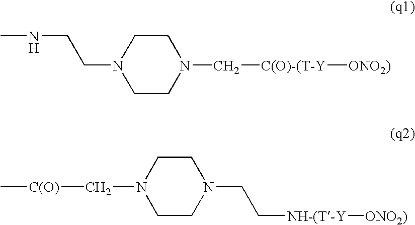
C1CN(CCNC)CCN1C[C(O)-(T-Y][ONO2)].C[C(O)]CN1CCN(CC[NH-(T-Y][ONO2)])CC1
